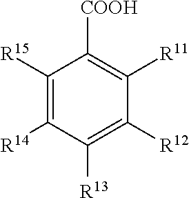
C1([R15])=C([R14])C([R13])=C([R12])C([R11])=C1[COOH]
